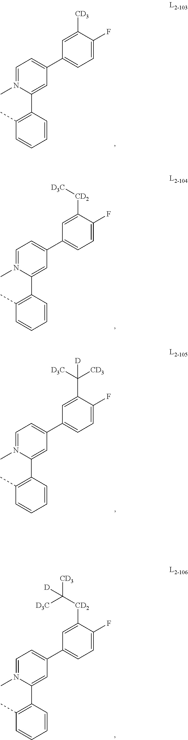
C1=C(C2=CC=C(F)C([CD3])=C2)C=C(C2=C(C)C=CC=C2)N(C)=C1.C1=C(C2=CC=C(F)C([CD2][D3C])=C2)C=C(C2=C(C)C=CC=C2)N(C)=C1.C1=C(C2=CC=C(F)C(C([D3C])([CD3])[D])=C2)C=C(C2=C(C)C=CC=C2)N(C)=C1.C1=C(C2=CC=C(F)C([CD2]C([CD3])([D3C])[D])=C2)C=C(C2=C(C)C=CC=C2)N(C)=C1
